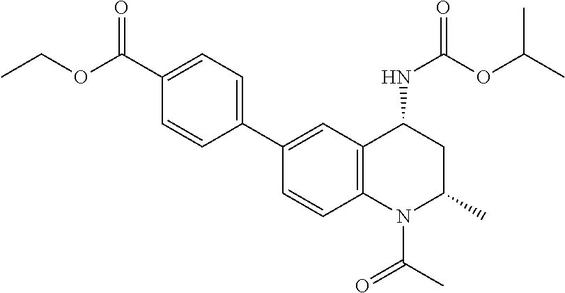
CCOC(C1=CC=C(C2=CC3=C(C=C2)N(C(C)=O)C(C)CC3NC(OC(C)C)=O)C=C1)=O
